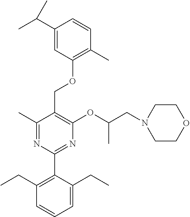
C1(C)=NC(C2=C(CC)C=CC=C2CC)=NC(OC(CN2CCOCC2)C)=C1COC1=C(C)C=CC(C(C)C)=C1
